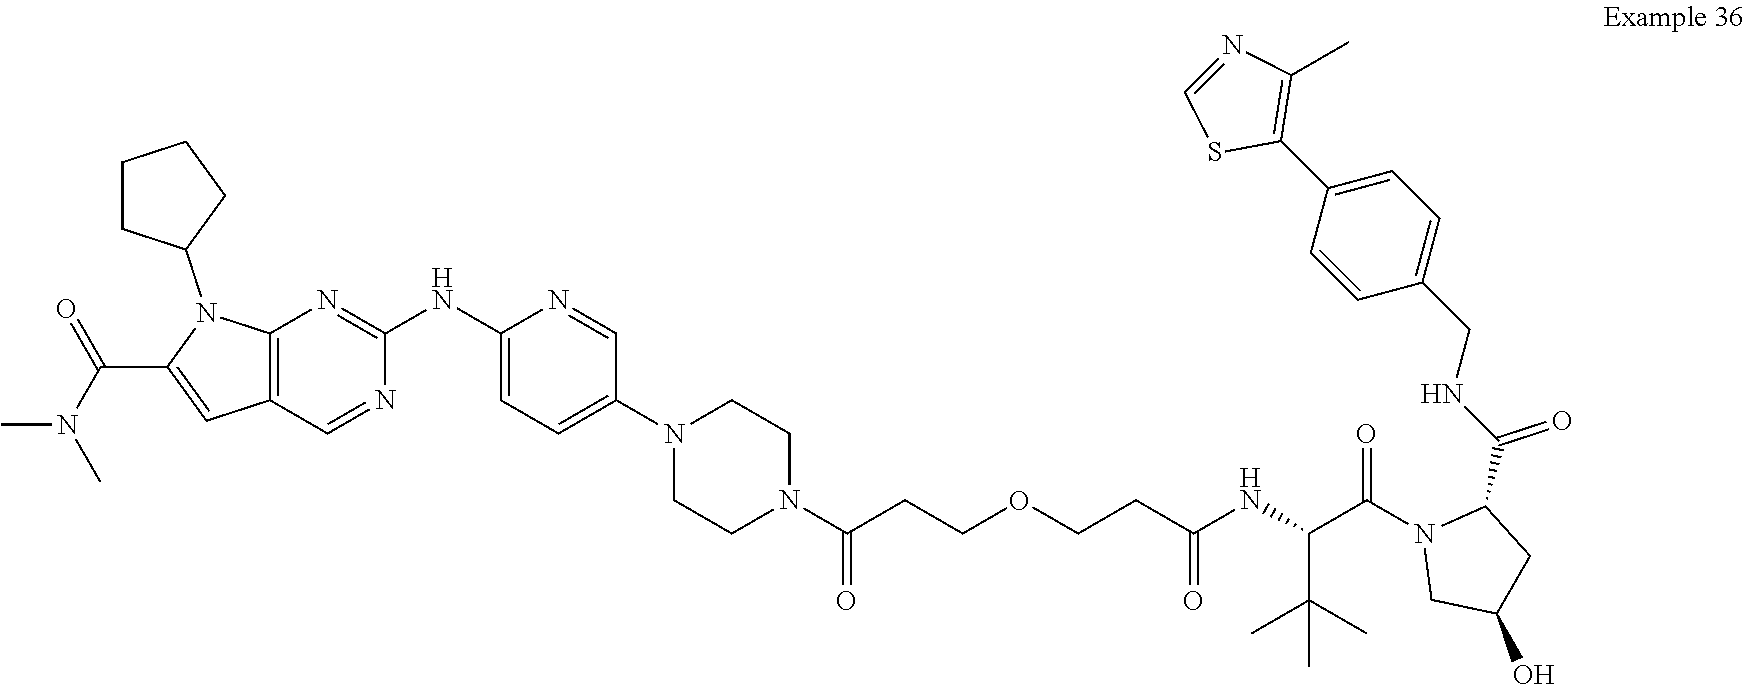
S1C=NC(C)=C1C1=CC=C(CNC(C2N(C(C(NC(CCOCCC(N3CCN(C4=CC=C(NC5=NC6=C(C=C(C(N(C)C)=O)N6C6CCCC6)C=N5)N=C4)CC3)=O)=O)C(C)(C)C)=O)CC(O)C2)=O)C=C1
